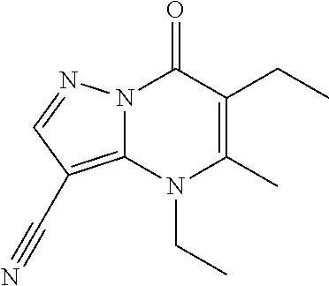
N12C(=C(C#N)C=N1)N(CC)C(C)=C(CC)C2=O
